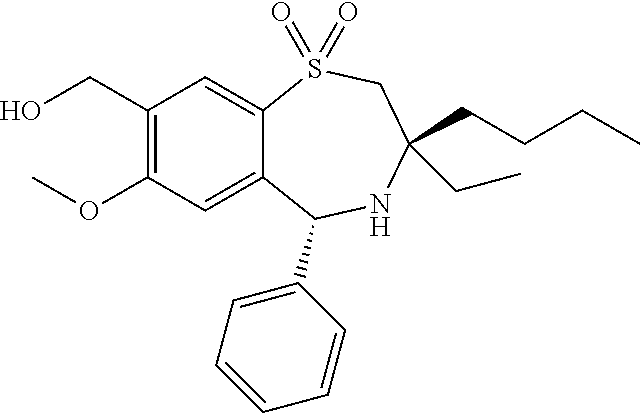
OCC1=C(OC)C=C2C(=C1)S(=O)(=O)CC(CCCC)(CC)NC2C1=CC=CC=C1
